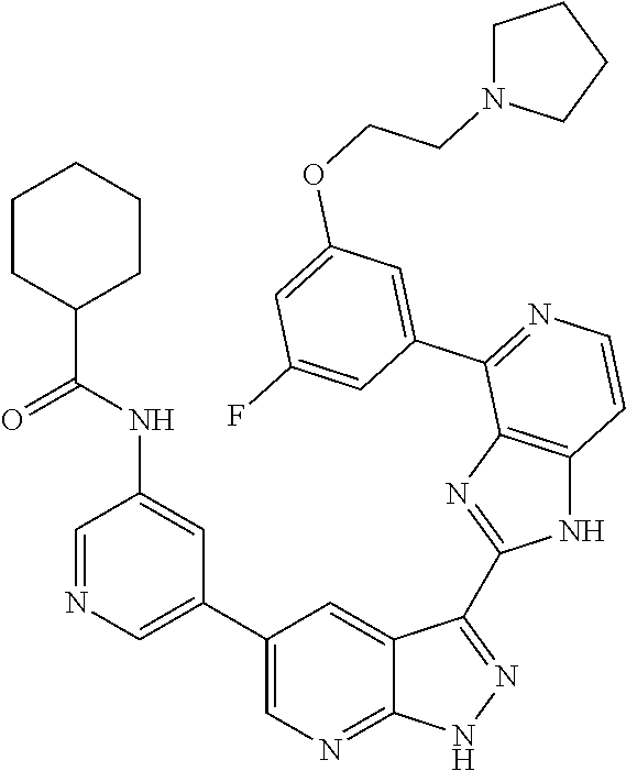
C1=NC=C(C2=CN=C3C(=C2)C(C2=NC4=C(N2)C=CN=C4C2=CC(OCCN4CCCC4)=CC(F)=C2)=NN3)C=C1NC(C1CCCCC1)=O
